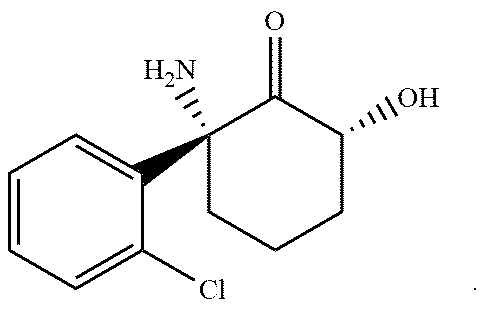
C1=CC=C(Cl)C(C2(N)CCCC(O)C2=O)=C1
